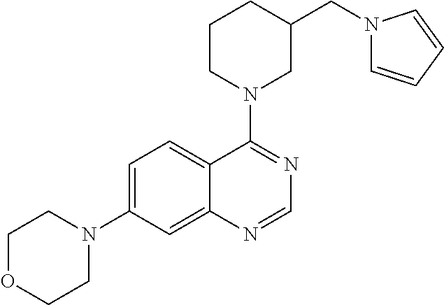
C1OCCN(C2=CC=C3C(=C2)N=CN=C3N2CC(CN3C=CC=C3)CCC2)C1
